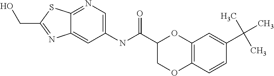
C12=CC(NC(=O)C3COC4=C(O3)C=C(C(C)(C)C)C=C4)=CN=C1SC(CO)=N2
